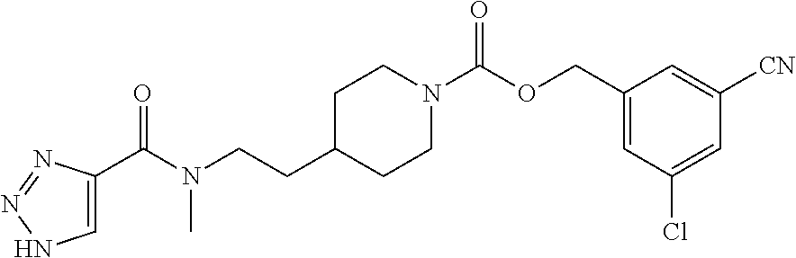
C1(COC(N2CCC(CCN(C(=O)C3=CNN=N3)C)CC2)=O)=CC(Cl)=CC([CN])=C1
